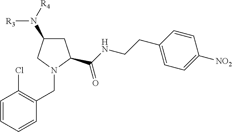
[R3]N(C1CC(C(NCCC2=CC=C([NO2])C=C2)=O)N(CC2=C(Cl)C=CC=C2)C1)[R4]
